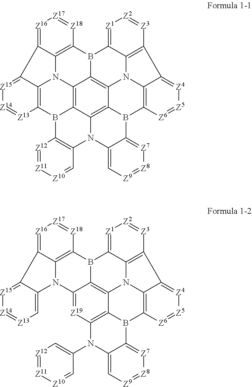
C12=C3[Z3]=[Z2][Z1]=C1B1C4=C5N2C2=C(B6C5=C5C7=C4N4C8=C(B7C7=C(N5C5=C[Z9]=[Z8][Z7]=C65)C=[Z10][Z11]=[Z12]7)[Z13]=[Z14][Z15]=C8C5=[Z16][Z17]=[Z18]C1=C45)[Z6]=[Z5][Z4]=C23.C12=C3[Z3]=[Z2][Z1]=C1B1C4=C5N2C2=C(B6C5=C([Z19]=C4N4C5=C[Z13]=[Z14][Z15]=C5C5=[Z16][Z17]=[Z18]C1=C45)N(C1=C[Z12]=[Z11][Z10]=C1)C1=C[Z9]=[Z8][Z7]=C61)[Z6]=[Z5][Z4]=C23
